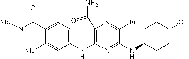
N(C1=NC(NC2=CC=C(C(N[Me])=O)C([Me])=C2)=C(C(N)=O)N=C1[Et])C1CCC(O)CC1
